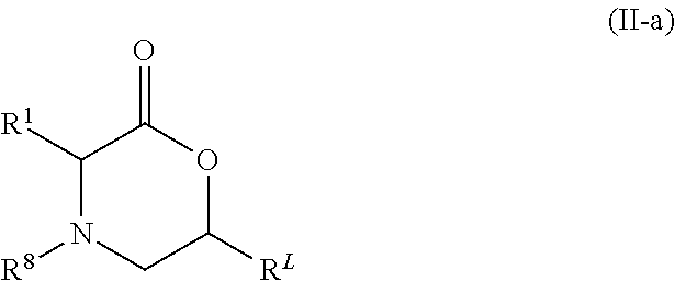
C1([R1])N([R8])CC([RL])OC1=O
